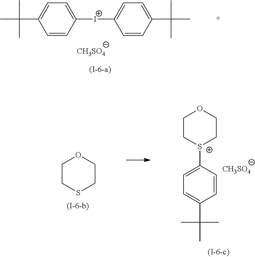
C1=C(C(C)(C)C)C=CC([I+]C2=CC=C(C(C)(C)C)C=C2)=C1.[CH3SO4].C1CSCCO1.C1=C([S+]2CCOCC2)C=CC(C(C)(C)C)=C1.[CH3SO4]
